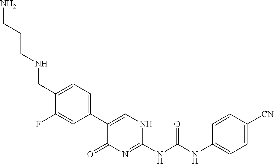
N(C1=NC(=O)C(C2=CC=C(CNCCCN)C(F)=C2)=CN1)C(NC1=CC=C([CN])C=C1)=O
